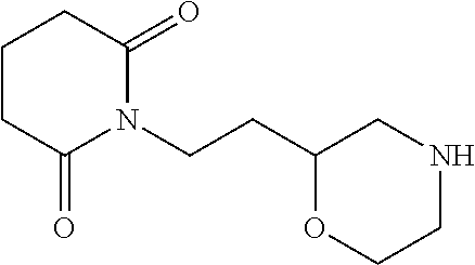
C1(CCN2C(=O)CCCC2=O)OCCNC1
